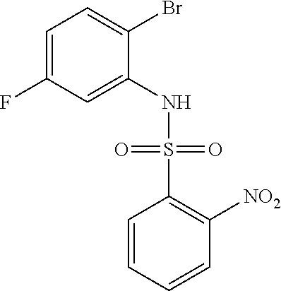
C1=C(F)C=C(NS(=O)(=O)C2=C([NO2])C=CC=C2)C(Br)=C1
